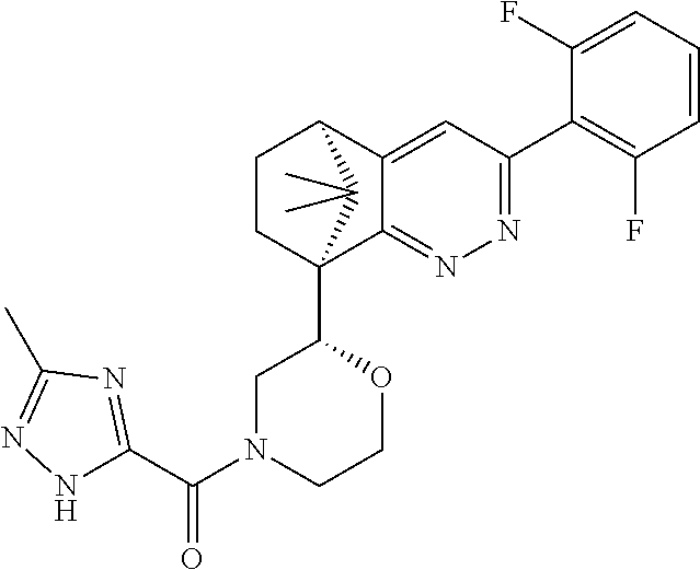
C1(F)=CC=CC(F)=C1C1=NN=C2C(=C1)C1CCC2(C2CN(C(=O)C3=NC(C)=NN3)CCO2)C1(C)C
